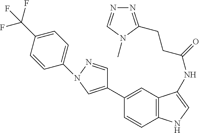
C1(C2=CN(C3=CC=C(C(F)(F)F)C=C3)N=C2)=CC2=C(C=C1)NC=C2NC(CCC1=NN=CN1C)=O
